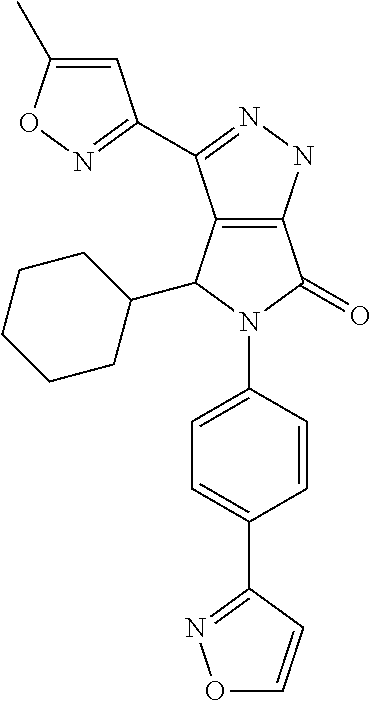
C12=C(C(C3CCCCC3)N(C3=CC=C(C4=NOC=C4)C=C3)C1=O)C(C1=NOC(C)=C1)=NN2
